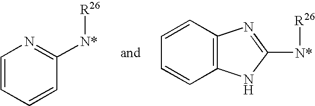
C1=CC=CC([N*][R26])=N1.C12=C(C=CC=C1)N=C([N*][R26])N2
